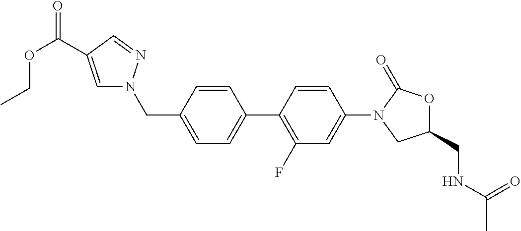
C1=C(CN2C=C(C(OCC)=O)C=N2)C=CC(C2=C(F)C=C(N3CC(CNC(C)=O)OC3=O)C=C2)=C1
